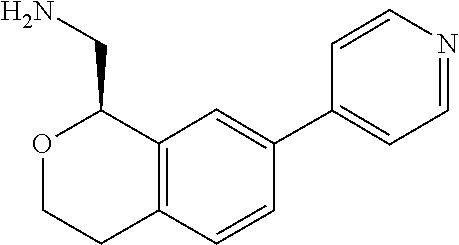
C1=C(C2=CC=NC=C2)C=CC2=C1C(CN)OCC2
